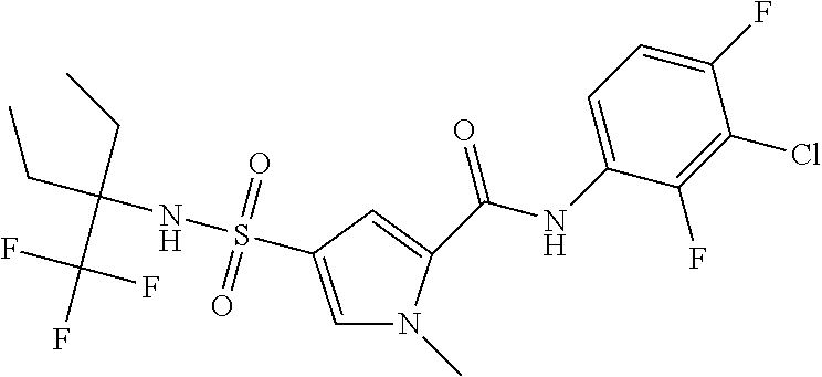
S(NC(CC)(CC)C(F)(F)F)(=O)(=O)C1=CN(C)C(C(NC2=CC=C(F)C(Cl)=C2F)=O)=C1
